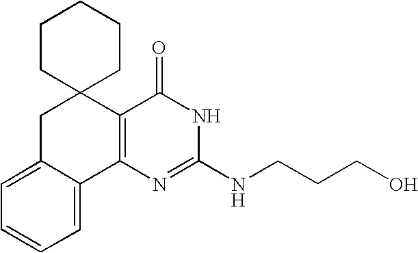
C1=C2C(=CC=C1)CC1(C3=C2N=C(NCCCO)NC3=O)CCCCC1
